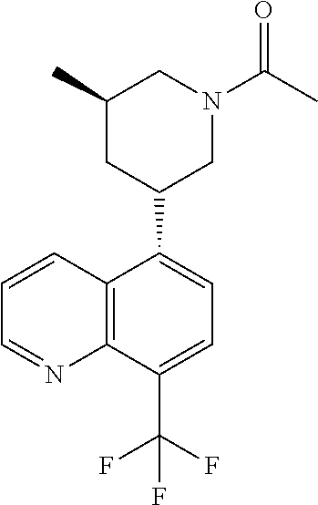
C1=CC2=C(N=C1)C(C(F)(F)F)=CC=C2C1CN(C(C)=O)CC(C)C1
